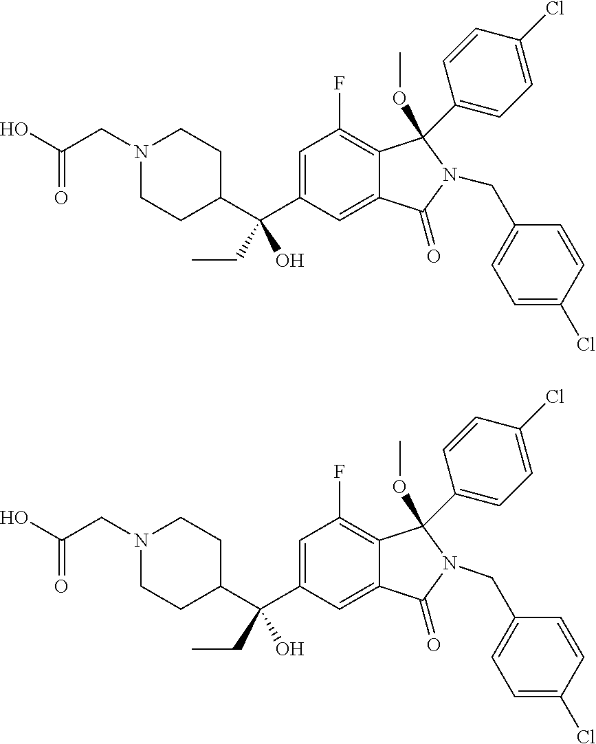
N1(CC(O)=O)CCC(C(C2=CC(F)=C3C(=C2)C(=O)N(CC2=CC=C(Cl)C=C2)C3(OC)C2=CC=C(Cl)C=C2)(O)CC)CC1.N1(CC(O)=O)CCC(C(C2=CC(F)=C3C(=C2)C(=O)N(CC2=CC=C(Cl)C=C2)C3(OC)C2=CC=C(Cl)C=C2)(O)CC)CC1
